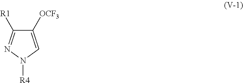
C1([OCF3])=CN([R4])N=C1[R1]
